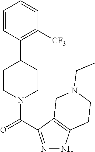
C1CN(C(=O)C2=NNC3=C2CN(CC)CC3)CCC1C1=C([CF3])C=CC=C1
